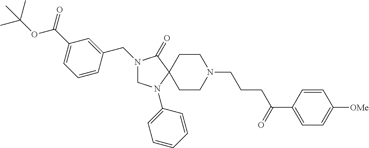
N1(CC2=CC(C(OC(C)(C)C)=O)=CC=C2)CN(C2=CC=CC=C2)C2(C1=O)CCN(CCCC(C1=CC=C([OMe])C=C1)=O)CC2
